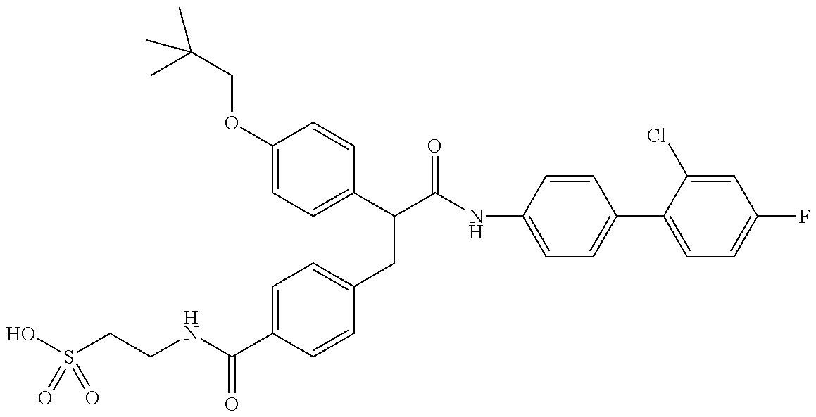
OS(CCNC(C1=CC=C(CC(C(=O)NC2=CC=C(C3=CC=C(F)C=C3Cl)C=C2)C2=CC=C(OCC(C)(C)C)C=C2)C=C1)=O)(=O)=O
